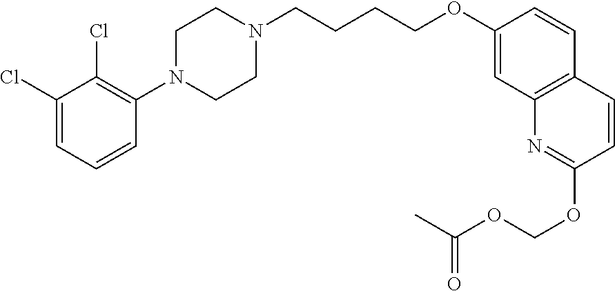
C1(Cl)=CC=CC(N2CCN(CCCCOC3=CC4=C(C=C3)C=CC(OCOC(C)=O)=N4)CC2)=C1Cl
